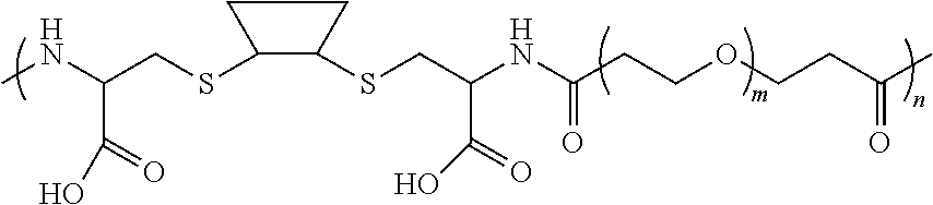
S(C1CCC1SCC(C(=O)O)NC(=O)CCOCCC(=O)C)CC(C(=O)O)NC
